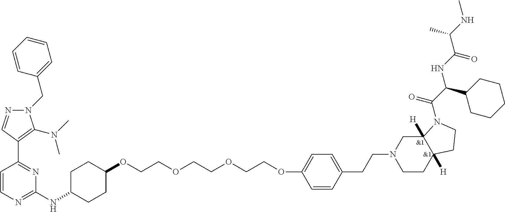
N1(CC2=CC=CC=C2)N=CC(C2=NC(NC3CCC(OCCOCCOCCOC4=CC=C(CCN5CCC6([H])C([H])(C5)N(C(C(NC(C(NC)C)=O)C5CCCCC5)=O)CC6)C=C4)CC3)=NC=C2)=C1N(C)C
